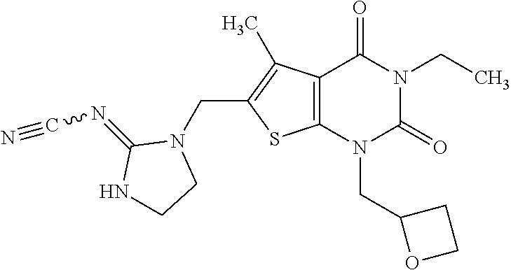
C12=C(N(CC3OCC3)C(=O)N(CC)C1=O)SC(CN1C(=NC#N)NCC1)=C2C
